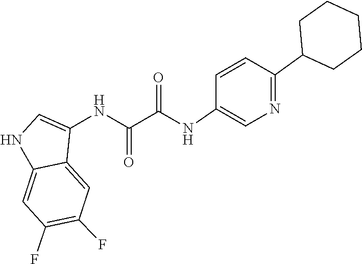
C1(C2CCCCC2)=NC=C(NC(C(NC2=CNC3=CC(F)=C(F)C=C32)=O)=O)C=C1
